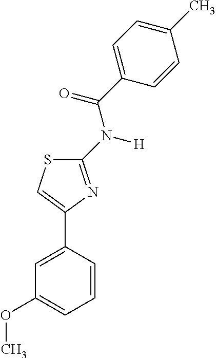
C1=CC(C2=CSC(N([H])C(C3=CC=C(C)C=C3)=O)=N2)=CC(OC)=C1
